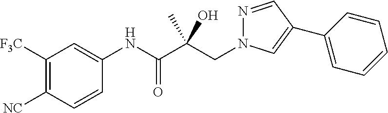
C1([F3C])=C([NC])C=CC(NC(C(CN2N=CC(C3=CC=CC=C3)=C2)(C)O)=O)=C1
